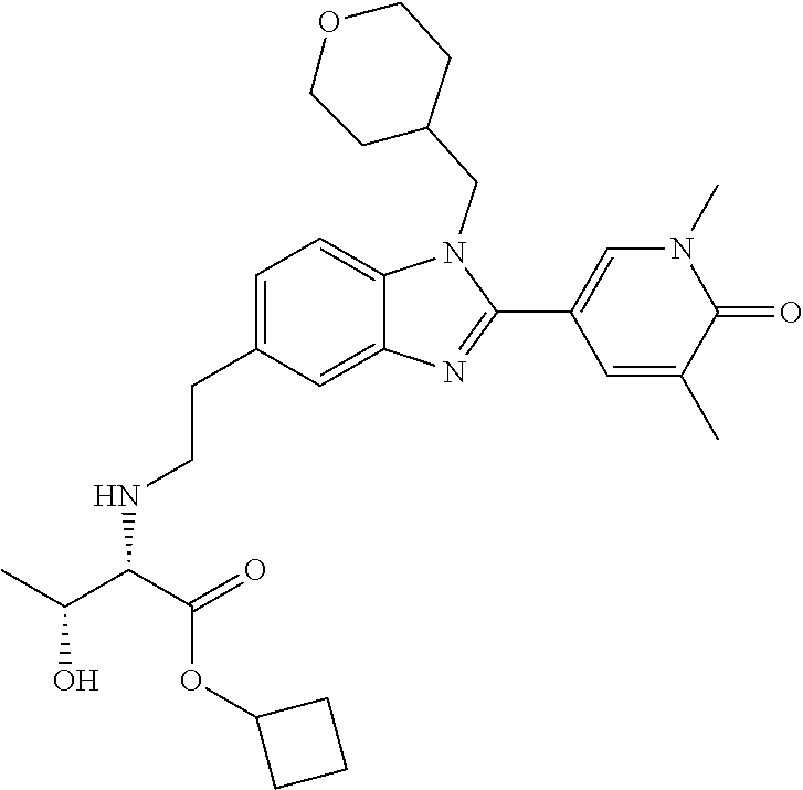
C1=C(CCNC(C(OC2CCC2)=O)C(O)C)C=C2C(=C1)N(CC1CCOCC1)C(C1=CN(C)C(=O)C(C)=C1)=N2
